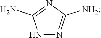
N1N=C([NH2])N=C1N
